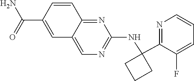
C12=CN=C(NC3(C4=NC=CC=C4F)CCC3)N=C1C=CC(C(=O)N)=C2
